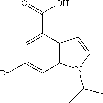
C1=C(C(=O)O)C2=C(C=C1Br)N(C(C)C)C=C2
